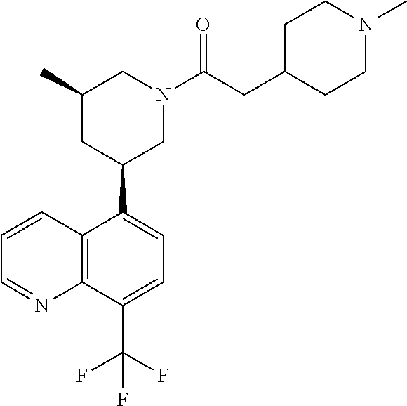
C1(C2CN(C(CC3CCN(C)CC3)=O)CC(C)C2)=CC=C(C(F)(F)F)C2=C1C=CC=N2
